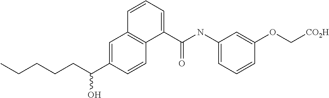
C1=C(C(CCCCC)O)C=CC2=C1C=CC=C2C(NC1=CC=CC(OC[CO2H])=C1)=O
